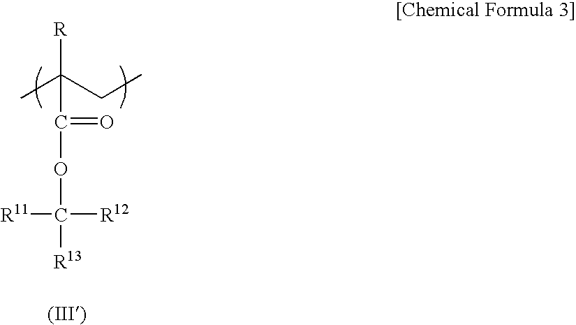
[R]C(C)(CC)C(=O)OC([R12])([R11])[R13]
